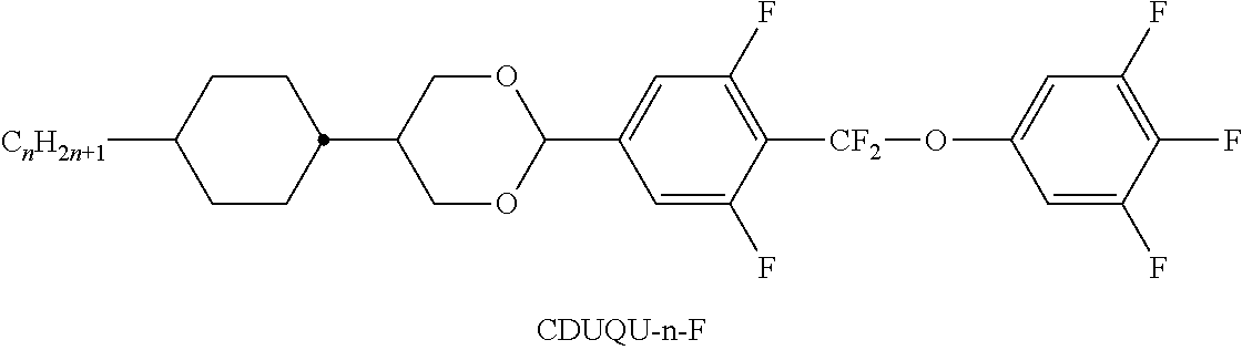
C1(C2CCC([CnH2n+1])CC2)COC(C2=CC(F)=C([CF2]OC3=CC(F)=C(F)C(F)=C3)C(F)=C2)OC1
